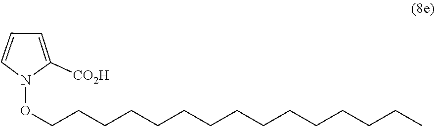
N1(OCCCCCCCCCCCCCCC)C([CO2H])=CC=C1
